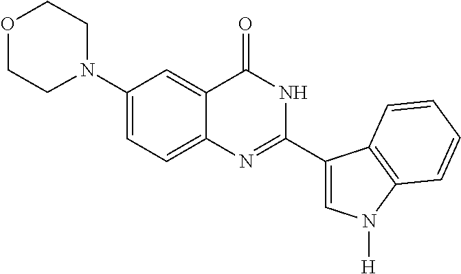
N1(C2=CC=C3C(=C2)C(=O)NC(C2=CN([H])C4=C2C=CC=C4)=N3)CCOCC1
